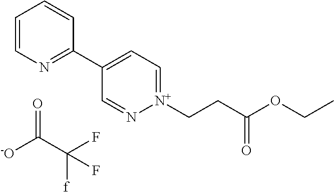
C1=CN=C(C2=CC=[N+](CCC(OCC)=O)N=C2)C=C1.O=C([-O])C([f])(F)F
